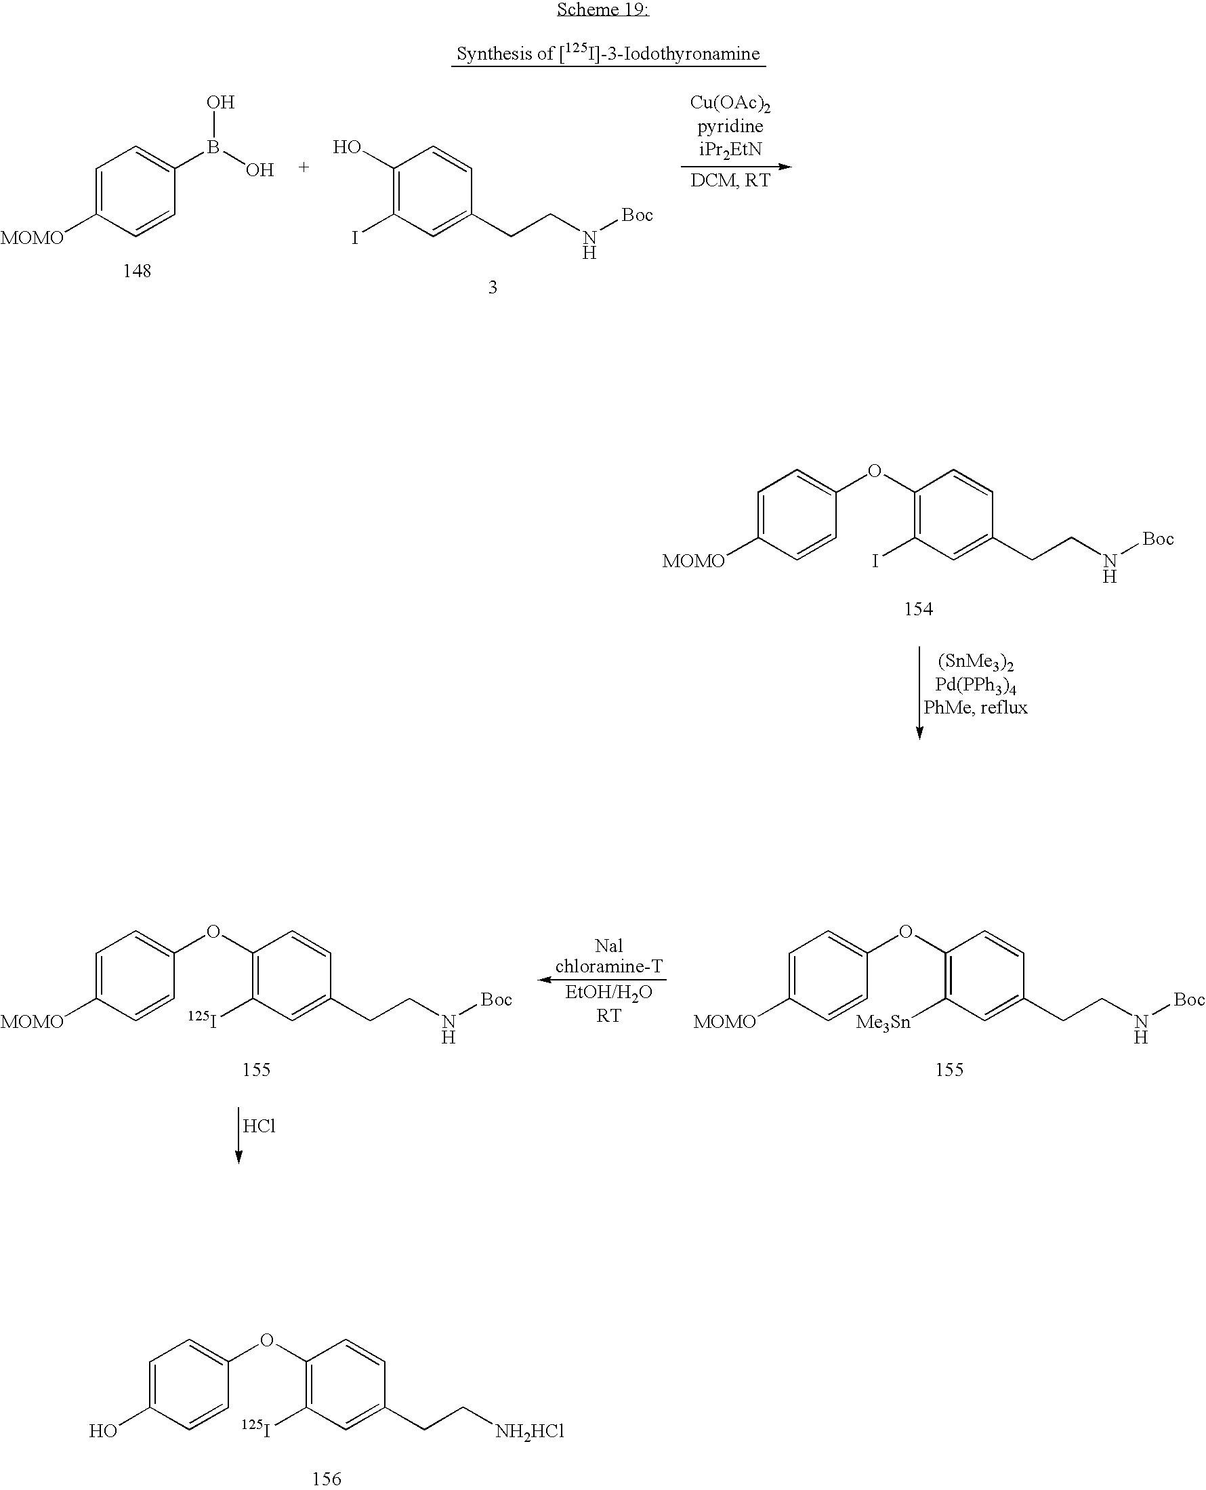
C1=C(O)C=CC(OC2=C([125I])C=C(CC[NH2HCl])C=C2)=C1.C1=C([MOMO])C=CC(OC2=C(I)C=C(CCN[Boc])C=C2)=C1.C1=C([MOMO])C=CC(OC2=C([Me3Sn])C=C(CCN[Boc])C=C2)=C1.C1=C([MOMO])C=CC(OC2=C([125I])C=C(CCN[Boc])C=C2)=C1.Cl.C1=C([MOMO])C=CC(B(O)O)=C1.C1(O)=C(I)C=C(CCN[Boc])C=C1
